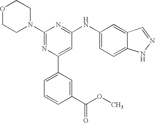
C1(N2CCOCC2)=NC(C2=CC=CC(C(OC)=O)=C2)=CC(NC2=CC=C3C(=C2)C=NN3)=N1
